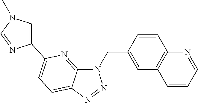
C1=CC(CN2C3=NC(C4=CN(C)C=N4)=CC=C3N=N2)=CC2=C1N=CC=C2
